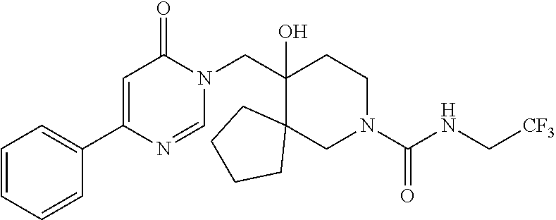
C1=CC=CC(C2=CC(=O)N(CC3(O)C4(CN(C(NC[CF3])=O)CC3)CCCC4)C=N2)=C1
